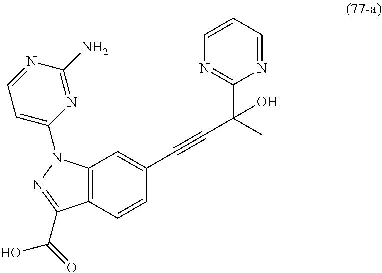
C12=C(C=CC(C#CC(C)(C3=NC=CC=N3)O)=C1)C(C(=O)O)=NN2C1=CC=NC(N)=N1
